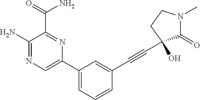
C1(C2=CC=CC(C#CC3(O)C(=O)N(C)CC3)=C2)=CN=C(N)C(C(=O)N)=N1
